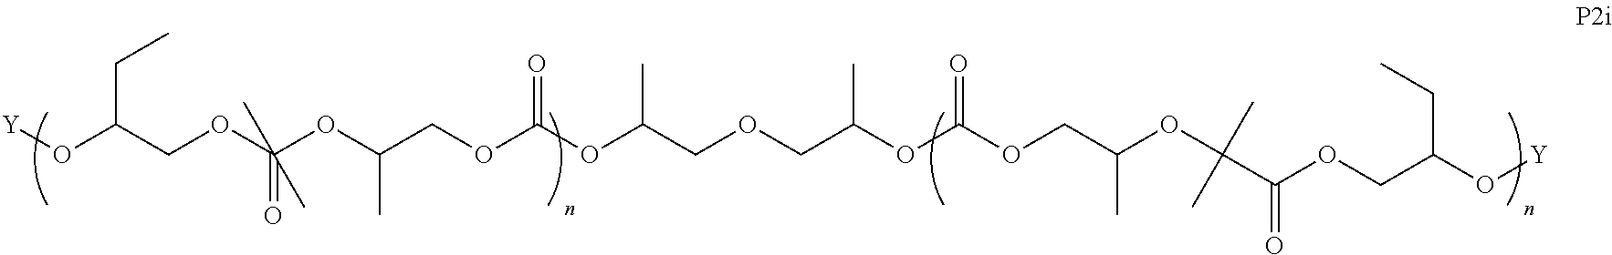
C(OC(OC(C)COC(OC(COCC(OC(OCC(OC(C)(C)C(OCC(O[Y])CC)=O)C)=O)C)C)=O)(=O)(C)C)C(O[Y])CC
